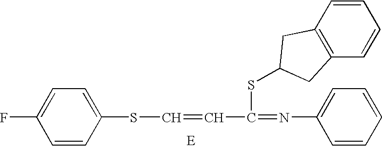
C1=CC(SC=CC(=NC2=CC=CC=C2)SC2CC3=C(C=CC=C3)C2)=CC=C1F
